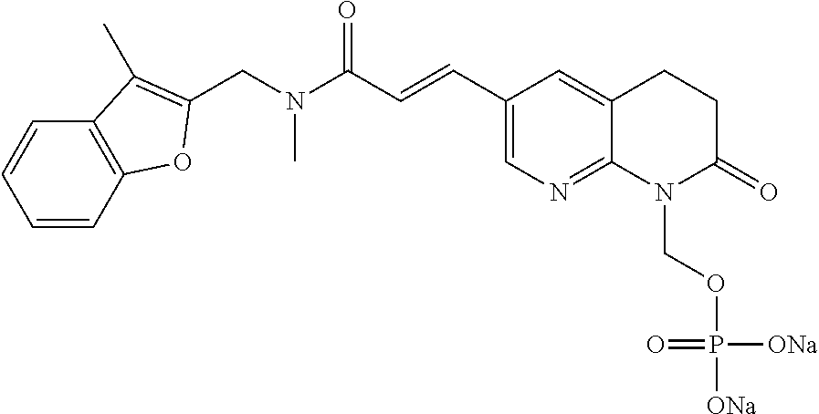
C1=CC2=C(C=C1)C(C)=C(CN(C(C=CC1=CN=C3C(=C1)CCC(=O)N3COP([ONa])([ONa])=O)=O)C)O2
